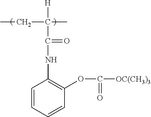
C1=CC=CC(OC([OC(CH3)3])=O)=C1NC(=O)C(C)(CC)[H]
